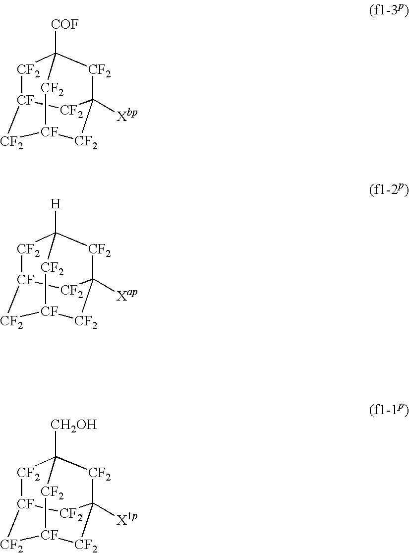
[CF2]1[CF]2[CF2][CF]3[CF2]C([X1p])([CF2]C1([CH2OH])[CF2]3)[CF2]2.[COF]C12[CF2][CF]3[CF2][CF]([CF2]C([Xbp])([CF2]1)[CF2]3)[CF2]2.[H]C12[CF2][CF]3[CF2][CF]([CF2]C([Xap])([CF2]1)[CF2]3)[CF2]2
